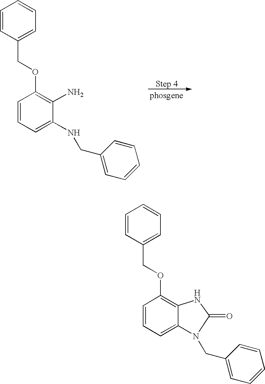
C1=CC=C(NCC2=CC=CC=C2)C(N)=C1OCC1=CC=CC=C1.C1=CC=C2C(=C1OCC1=CC=CC=C1)NC(=O)N2CC1=CC=CC=C1
